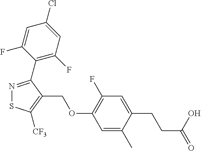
N1=C(C2=C(F)C=C(Cl)C=C2F)C(COC2=C(F)C=C(CCC(=O)O)C(C)=C2)=C([CF3])S1
